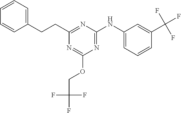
C(CC1=NC(NC2=CC=CC(C(F)(F)F)=C2)=NC(OCC(F)(F)F)=N1)C1=CC=CC=C1
